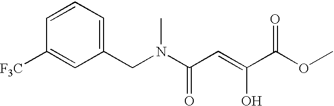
C1=CC([F3C])=CC(CN(C(C=C(C(OC)=O)O)=O)C)=C1
